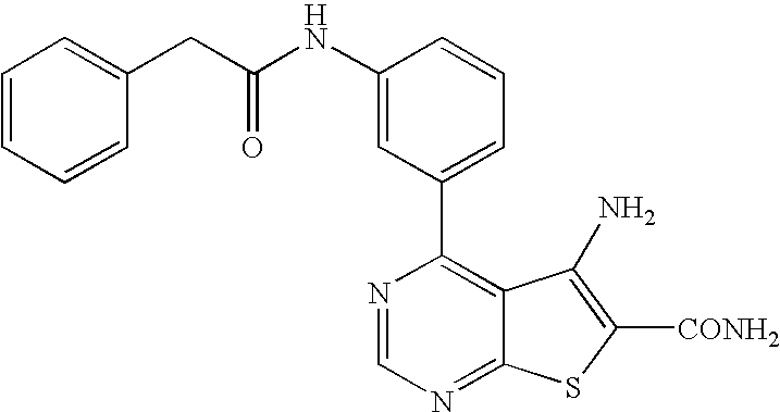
C1(NC(CC2=CC=CC=C2)=O)=CC(C2=C3C(=NC=N2)SC([CONH2])=C3N)=CC=C1
